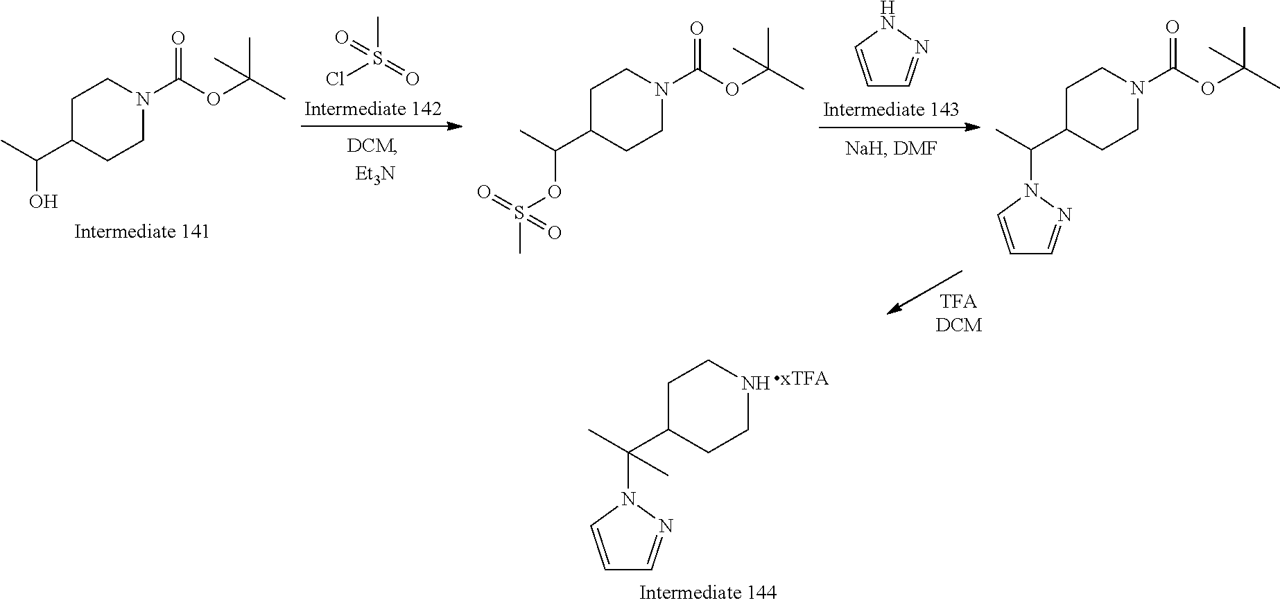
ClS(C)(=O)=O.C1=CNN=C1.C1C(C(C)O)CCN(C(=O)OC(C)(C)C)C1.C1C(C(C)OS(C)(=O)=O)CCN(C(=O)OC(C)(C)C)C1.C1C(C(C)N2N=CC=C2)CCN(C(=O)OC(C)(C)C)C1.[TFADCM].[xTFA].C1C(C(C)(C)N2N=CC=C2)CCNC1
